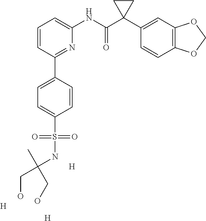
C1=CC(C2=CC=C(S(NC(CO)(C)CO)(=O)=O)C=C2)=NC(NC(C2(C3=CC4=C(C=C3)OCO4)CC2)=O)=C1.[H].[H].[H]
